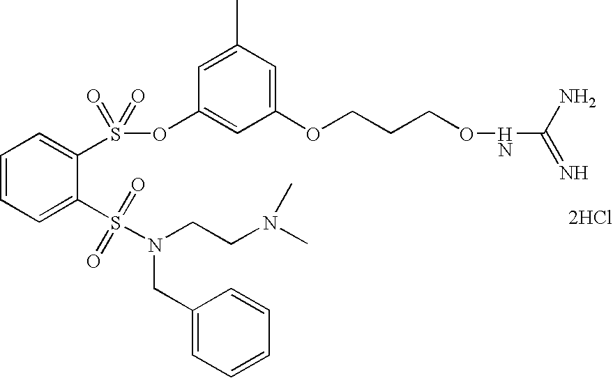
C1=CC=C(S(=O)(N(CCN(C)C)CC2=CC=CC=C2)=O)C(S(OC2=CC(OCCCONC(N)=N)=CC(C)=C2)(=O)=O)=C1.[2HCl]
